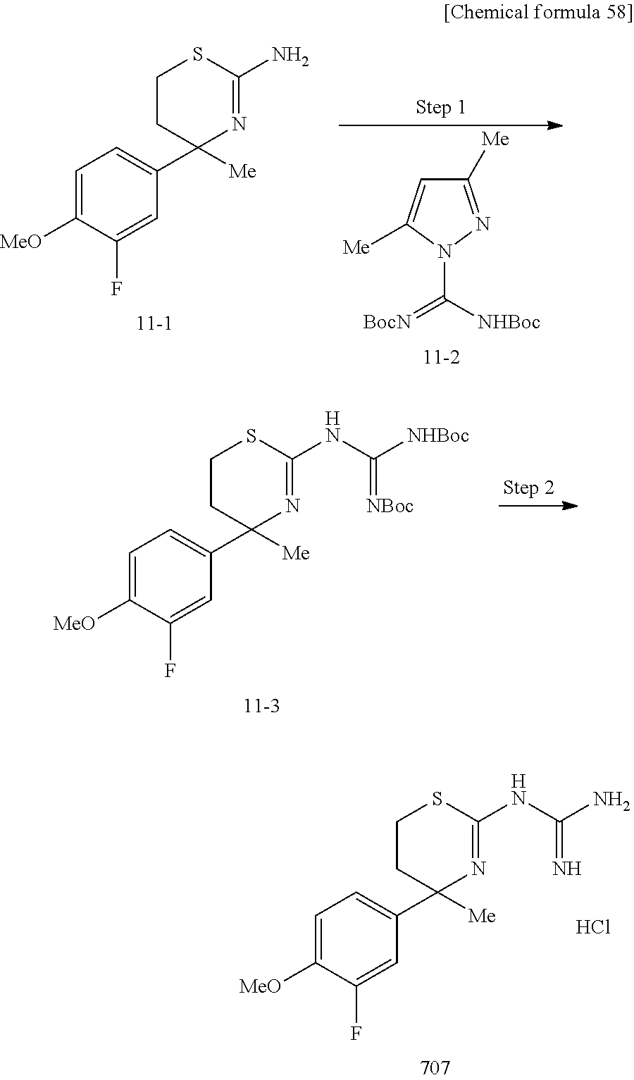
C1([Me])=NN(C([NHBoc])=[BocN])C([Me])=C1.C1=C([MeO])C(F)=CC(C2([Me])N=C(N)SCC2)=C1.C1=C([MeO])C(F)=CC(C2([Me])N=C(NC(=[NBoc])[NHBoc])SCC2)=C1.C1=C([MeO])C(F)=CC(C2([Me])N=C(NC(=N)N)SCC2)=C1.Cl
